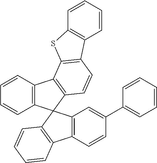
C1=CC2=C(C=C1)C1(C3=C2C2=C(C=C3)C3=C(S2)C=CC=C3)C2=C(C=CC(C3=CC=CC=C3)=C2)C2=C1C=CC=C2
